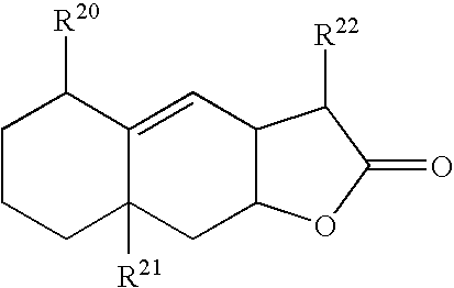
C1CCC2([R21])C(=CC3C(C2)OC(=O)C3[R22])C1[R20]
